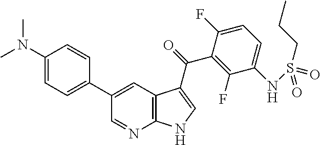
C1(N(C)C)=CC=C(C2=CC3=C(N=C2)NC=C3C(C2=C(F)C(NS(=O)(CCC)=O)=CC=C2F)=O)C=C1
